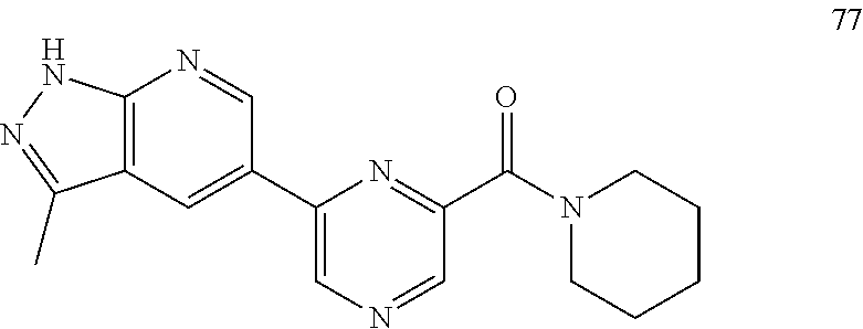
C12=C(C=C(C3=CN=CC(C(=O)N4CCCCC4)=N3)C=N1)C(C)=NN2
